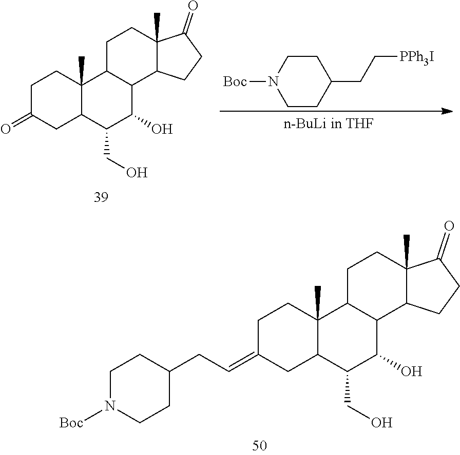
C(=C1CC2C(C)(CC1)C1C(C(O)C2CO)C2C(C)(CC1)C(=O)CC2)CC1CCN([Boc])CC1.O=C1CC2C(C)(CC1)C1C(C(O)C2CO)C2C(C)(CC1)C(=O)CC2.C1(CC[PPh3I])CCN([Boc])CC1
